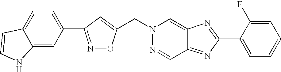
N1=C(C2=CC=C3C(=C2)NC=C3)C=C(CN2N=CC3=NC(C4=CC=CC=C4F)=NC3=C2)O1
